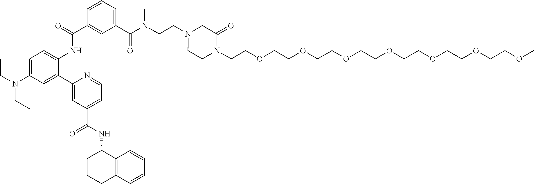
C1=C(N(CC)CC)C=C(C2=CC(C(NC3CCCC4=C3C=CC=C4)=O)=CC=N2)C(NC(C2=CC(C(N(CCN3CCN(CCOCCOCCOCCOCCOCCOCCOC)C(=O)C3)C)=O)=CC=C2)=O)=C1
